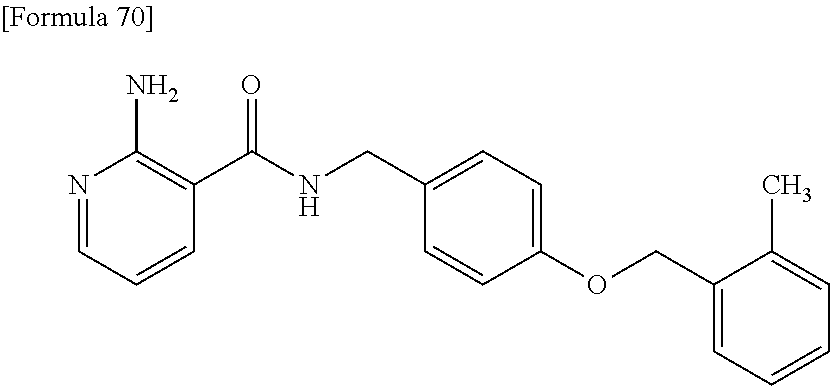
N1=CC=CC(C(NCC2=CC=C(OCC3=CC=CC=C3C)C=C2)=O)=C1N
